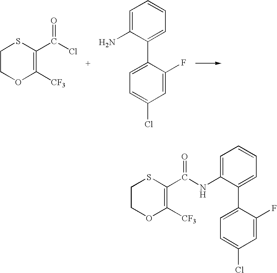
C1COC([CF3])=C(C(Cl)=O)S1.C1=C(N)C(C2=CC=C(Cl)C=C2F)=CC=C1.C1COC([CF3])=C(C(=O)NC2=CC=CC=C2C2=CC=C(Cl)C=C2F)S1
